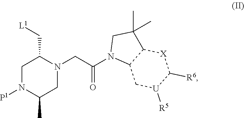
[L1]CC1CN([P1])C(C)CN1CC(N1C2C(C(C)(C)C1)[X]C([R6])[U]([R5])C2)=O
